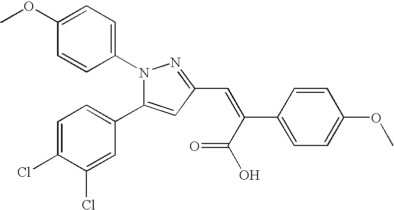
C1(OC)=CC=C(N2C(C3=CC=C(Cl)C(Cl)=C3)=CC(C=C(C(O)=O)C3=CC=C(OC)C=C3)=N2)C=C1
